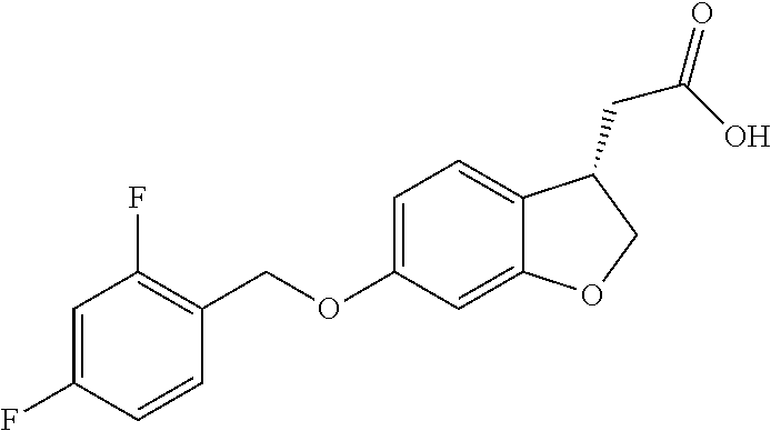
C1=C(F)C=CC(COC2=CC=C3C(=C2)OCC3CC(=O)O)=C1F
